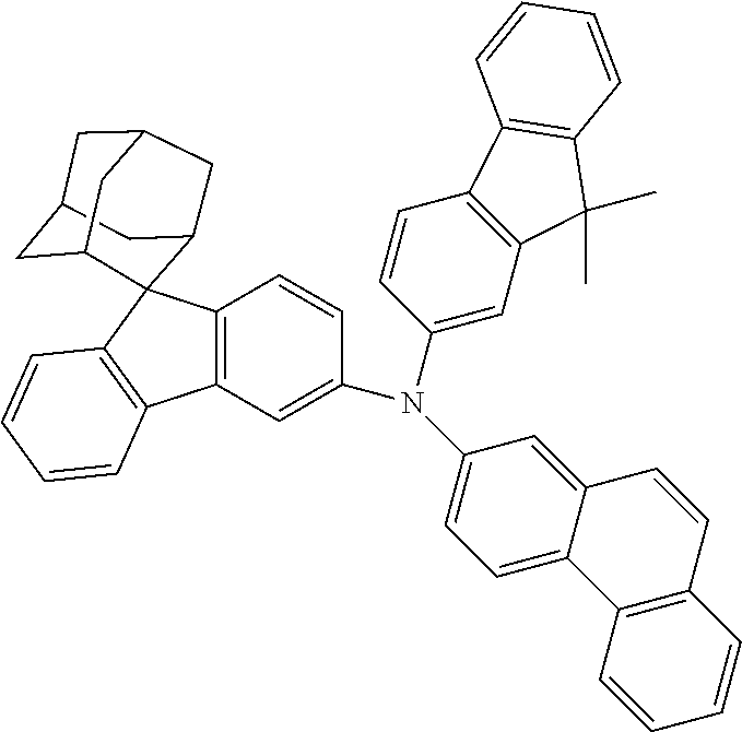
C1(N(C2=CC=C3C(=C2)C=CC2=C3C=CC=C2)C2=CC3=C(C=C2)C2=C(C3(C)C)C=CC=C2)=CC2=C(C=C1)C1(C3=C2C=CC=C3)C2CC3CC(CC1C3)C2
